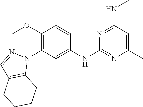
C1(NC2=NC(C)=CC(NC)=N2)=CC(N2N=CC3=C2CCCC3)=C(OC)C=C1
